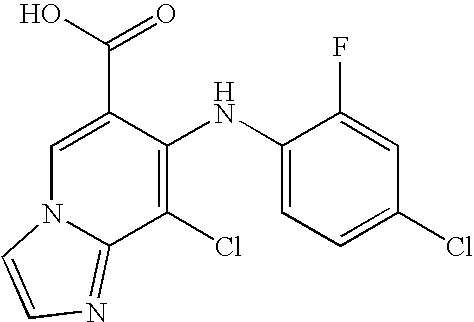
C1(Cl)=C(NC2=CC=C(Cl)C=C2F)C(C(O)=O)=CN2C1=NC=C2
